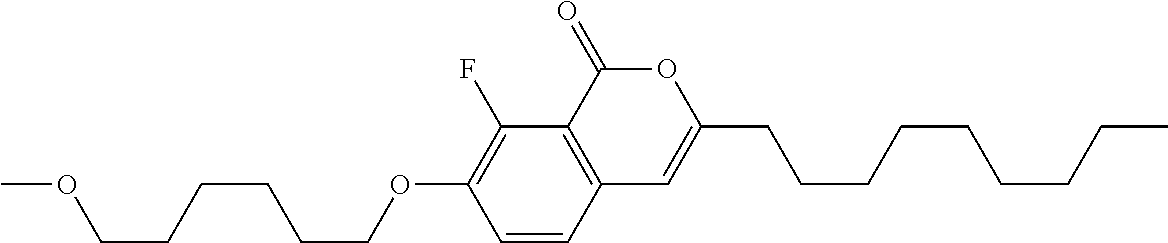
C1=CC2=C(C(F)=C1OCCCCCCOC)C(=O)OC(CCCCCCCCC)=C2
